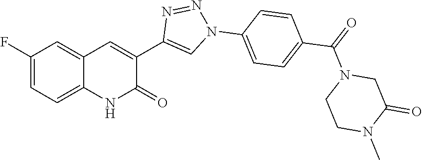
C1(F)=CC=C2C(=C1)C=C(C1=CN(C3=CC=C(C(=O)N4CCN(C)C(=O)C4)C=C3)N=N1)C(=O)N2
